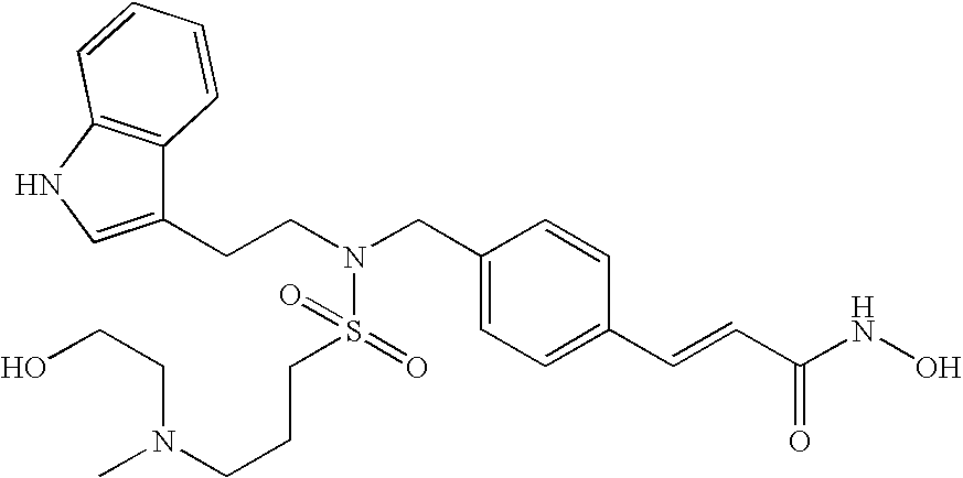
C1(CN(CCC2=CNC3=C2C=CC=C3)S(CCCN(CCO)C)(=O)=O)=CC=C(C=CC(NO)=O)C=C1
